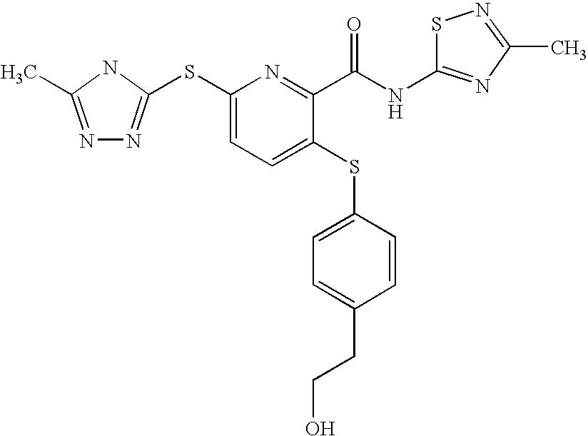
N1=C(C)NC(SC2=CC=C(SC3=CC=C(CCO)C=C3)C(C(=O)NC3=NC(C)=NS3)=N2)=N1
